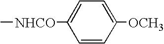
C1([NHCO]C)=CC=C([OCH3])C=C1
